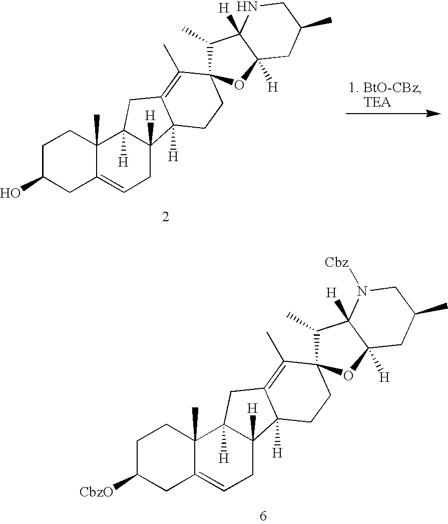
C1C(O)CC2=CCC3([H])C([H])(C2(C)C1)CC1=C(C)C2(C(C)C4([H])C([H])(O2)CC(C)CN4)CCC31[H].C1C([CbzO])CC2=CCC3([H])C([H])(C2(C)C1)CC1=C(C)C2(C(C)C4([H])C([H])(O2)CC(C)CN4[Cbz])CCC31[H]
